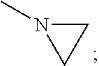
C1N(C)C1
